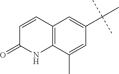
C12=C(C(C)=CC(C(C)(C)C)=C1)NC(=O)C=C2
